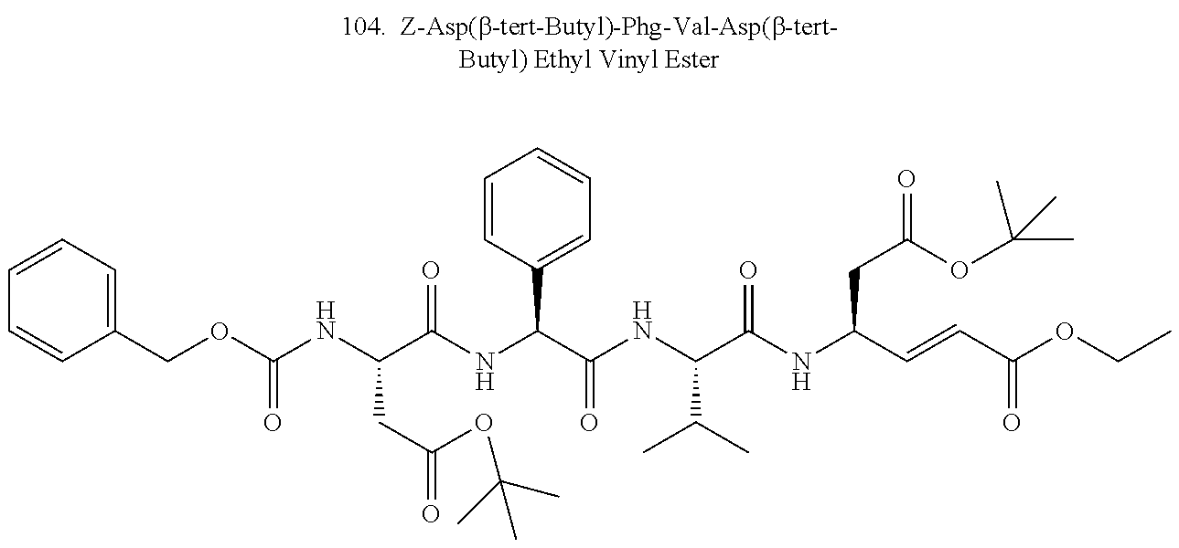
C1=CC=C(COC(NC(C(NC(C(NC(C(NC(C=CC(OCC)=O)CC(OC(C)(C)C)=O)=O)C(C)C)=O)C2=CC=CC=C2)=O)CC(=O)OC(C)(C)C)=O)C=C1
